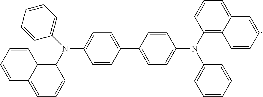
N(C1=CC=C(C2=CC=C(N(C3=CC=CC=C3)C3=C4C(=CC=C3)C=CC=C4)C=C2)C=C1)(C1=C2C(=CC=C1)C=CC=C2)C1=CC=CC=C1
